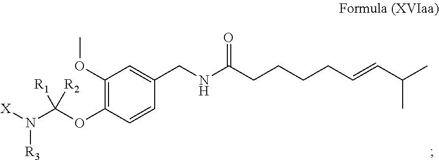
O(C1=C(OC)C=C(CNC(CCCCC=CC(C)C)=O)C=C1)C(N([X])[R3])([R1])[R2]
